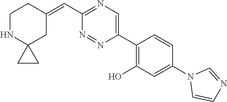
C(C1=NC=C(C2=C(O)C=C(N3C=CN=C3)C=C2)N=N1)=C1CCNC2(C1)CC2
